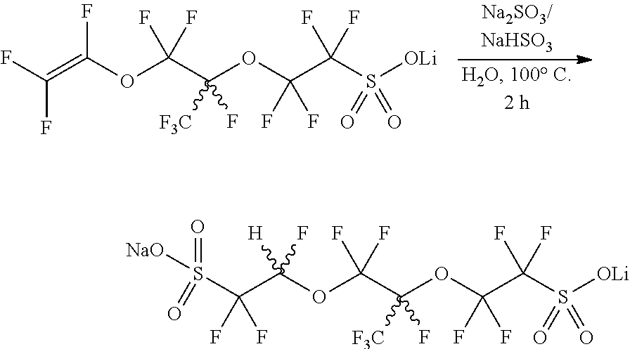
FC(=C(OC(F)(F)C(OC(C(S([OLi])(=O)=O)(F)F)(F)F)([F3C])F)F)F.S(C(C(OC(F)(F)C(OC(C(S([OLi])(=O)=O)(F)F)(F)F)([F3C])F)([H])F)(F)F)([NaO])(=O)=O
